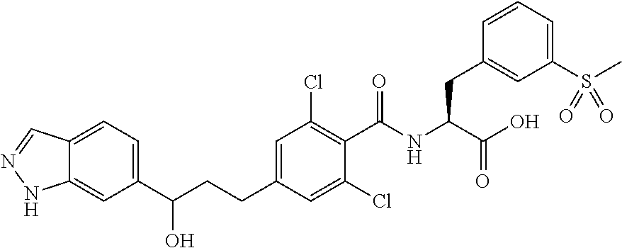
C12=CC(C(CCC3=CC(Cl)=C(C(=O)NC(C(O)=O)CC4=CC(S(C)(=O)=O)=CC=C4)C(Cl)=C3)O)=CC=C1C=NN2
